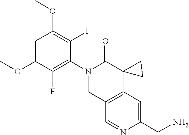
C1(OC)=CC(OC)=C(F)C(N2CC3=C(C=C(CN)N=C3)C3(C2=O)CC3)=C1F
